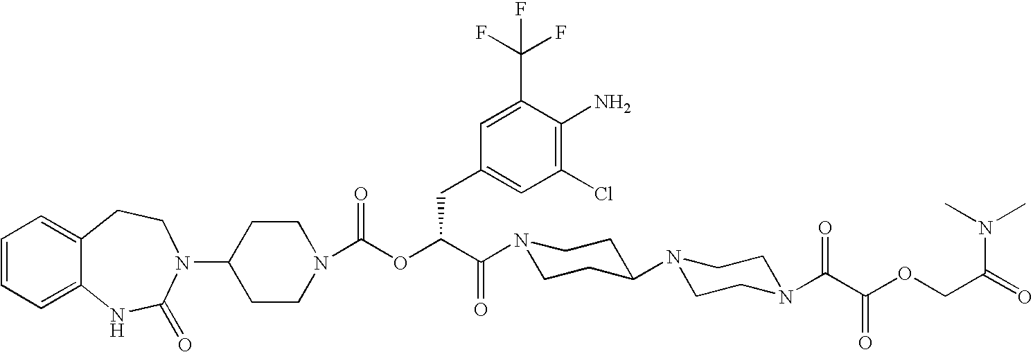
C1(N2C(=O)NC3=CC=CC=C3CC2)CCN(C(OC(C(=O)N2CCC(N3CCN(C(C(OCC(=O)N(C)C)=O)=O)CC3)CC2)CC2=CC(Cl)=C(N)C(C(F)(F)F)=C2)=O)CC1
